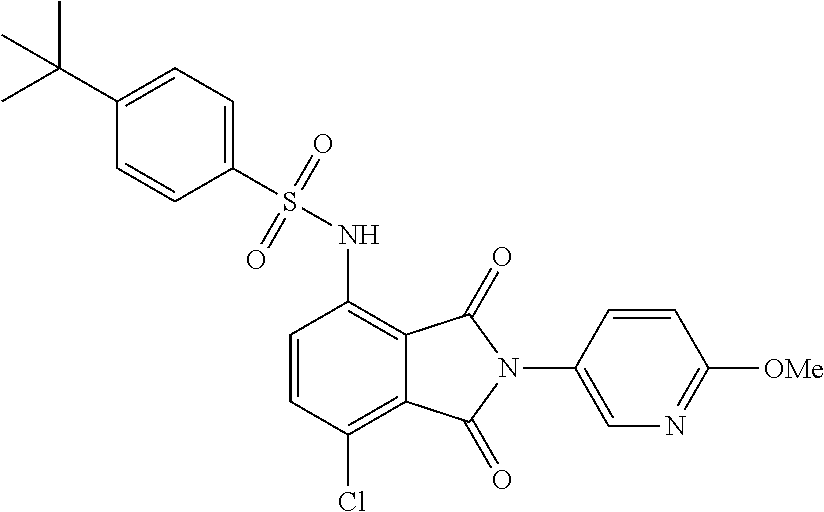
C1=CC(Cl)=C2C(=C1NS(=O)(=O)C1=CC=C(C(C)(C)C)C=C1)C(=O)N(C1=CN=C([OMe])C=C1)C2=O
